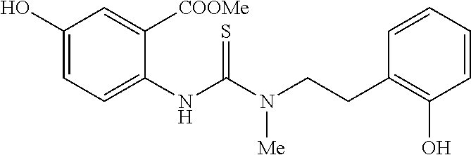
C1(NC(N(CCC2=C(O)C=CC=C2)[Me])=S)=CC=C(O)C=C1[COOMe]
